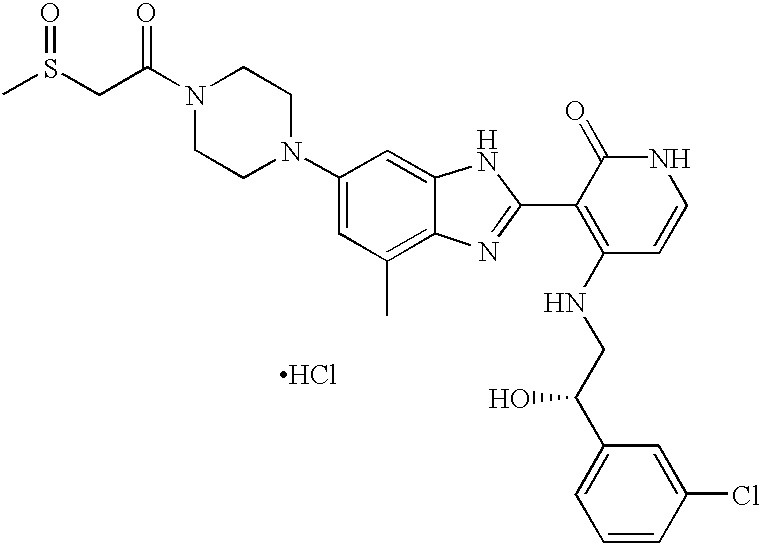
Cl.C1(N2CCN(C(=O)CS(=O)C)CC2)=CC(C)=C2C(=C1)NC(C1=C(NCC(C3=CC=CC(Cl)=C3)O)C=CNC1=O)=N2
